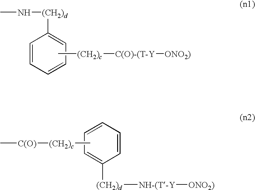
C1([(CH2)d][NH-(T-Y][ONO2)])=CC=CC=C1.[C(O)](C)[(CH2)c]C.[C(O)-(T-Y]([ONO2)])[(CH2)c]C.C1=CC=CC=C1[(CH2)d]NC
